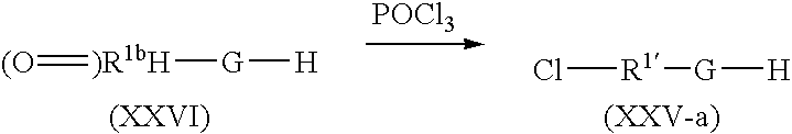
[POCl3].[(O]=[)R1bH][G][H].Cl[R1][G][H]
